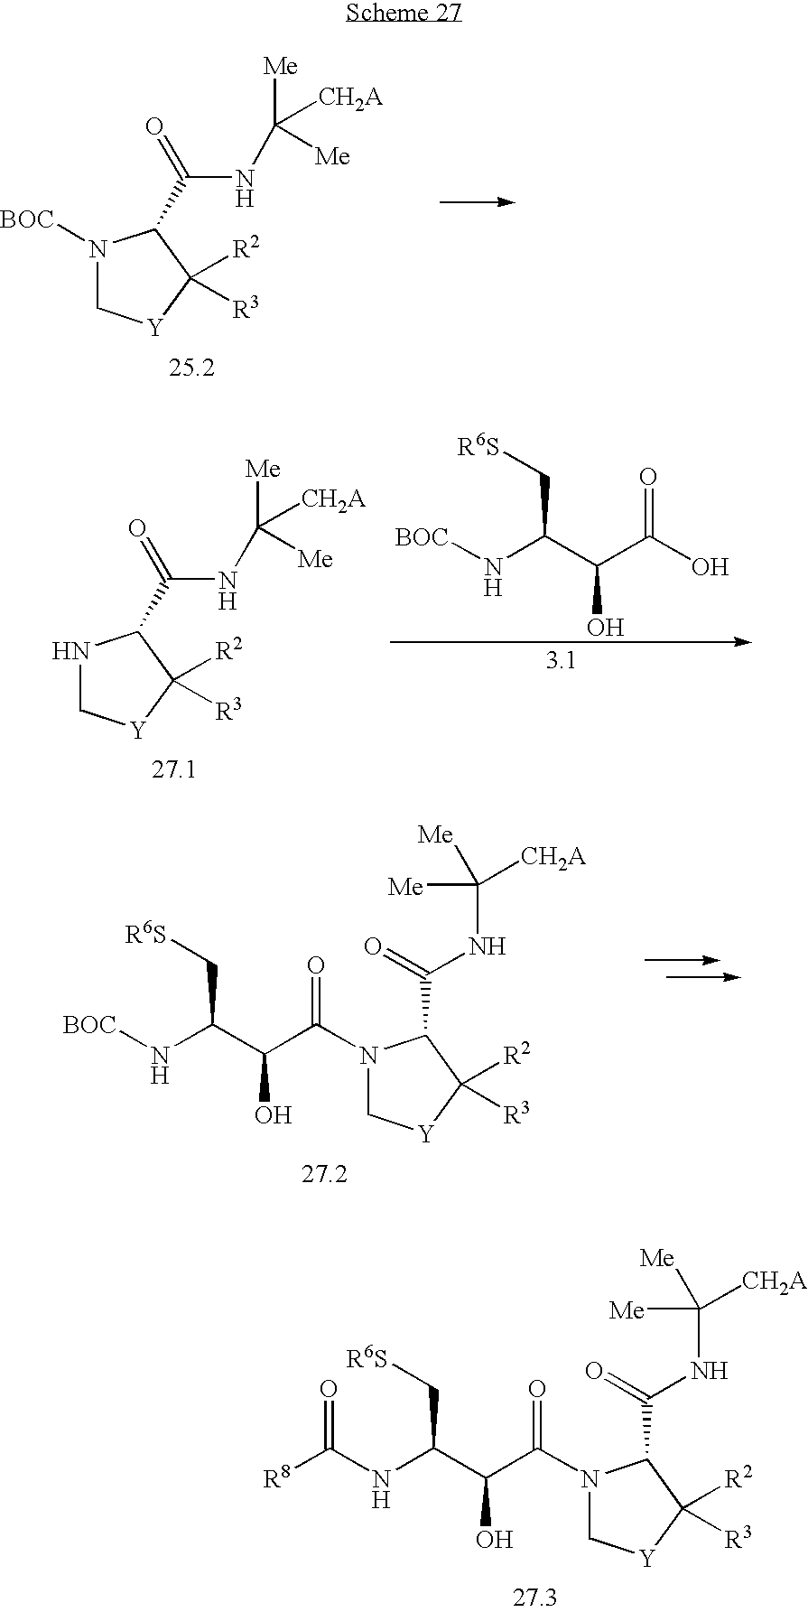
[R6S]CC(NC([R8])=O)C(C(N1C[Y]C([R2])([R3])C1C(=O)NC([Me])([Me])[CH2A])=O)O.[BOC]N1C[Y]C([R2])([R3])C1C(NC([Me])([CH2A])[Me])=O.C1[Y]C([R2])([R3])C(C(NC([Me])([CH2A])[Me])=O)N1.[BOC]NC(C(C(O)=O)O)C[R6S].[R6S]CC(N[BOC])C(C(N1C[Y]C([R2])([R3])C1C(=O)NC([Me])([Me])[CH2A])=O)O
